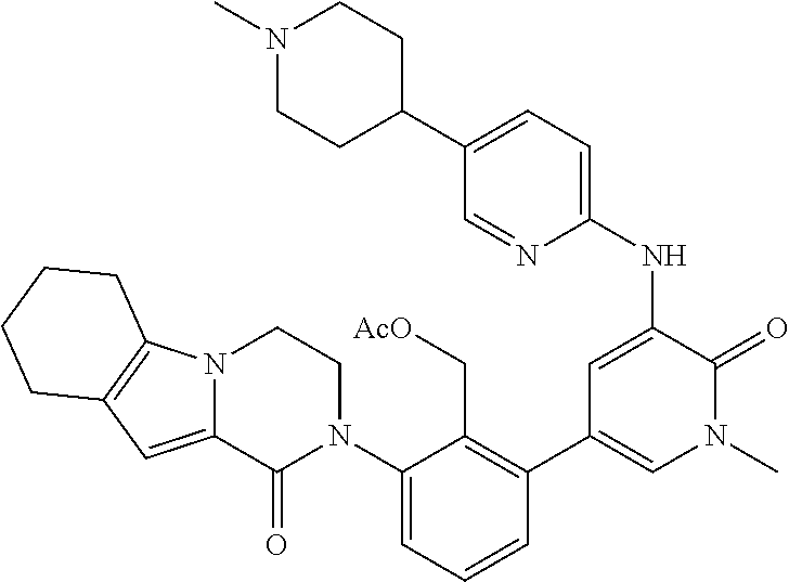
C1(NC2=CC(C3=C(C[AcO])C(N4CCN5C(=CC6=C5CCCC6)C4=O)=CC=C3)=CN(C)C2=O)=CC=C(C2CCN(C)CC2)C=N1
